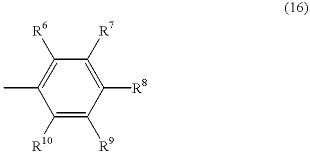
C1([R6])=C(C)C([R10])=C([R9])C([R8])=C1[R7]
